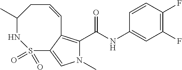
N1(C)C(C(NC2=CC(F)=C(F)C=C2)=O)=C2C(=C1)S(=O)(=O)NC(C)CC=C2
